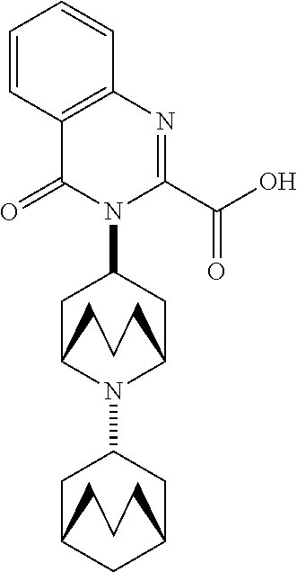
C1C2N(C3CC4CC(C3)CCC4)C(CC1N1C(=O)C3=C(N=C1C(O)=O)C=CC=C3)CCC2
